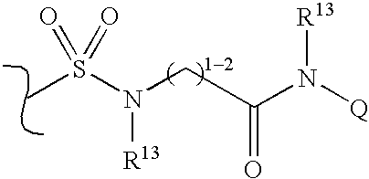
CS(N(CC(N([R13])[Q])=O)[R13])(=O)=O
